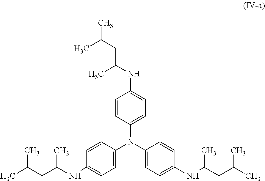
CC(CC(NC1=CC=C(N(C2=CC=C(NC(CC(C)C)C)C=C2)C2=CC=C(NC(C)CC(C)C)C=C2)C=C1)C)C
